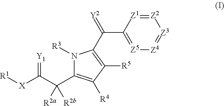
[R1][X]C(C(C1=C([R4])C([R5])=C(C(=[Y2])C2=[Z5][Z4]=[Z3][Z2]=[Z1]2)N1[R3])([R2a])[R2b])=[Y1]
